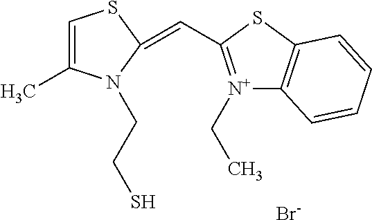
C1=C(C)N(CCS)C(=CC2=[N+](CC)C3=C(S2)C=CC=C3)S1.[Br-]
